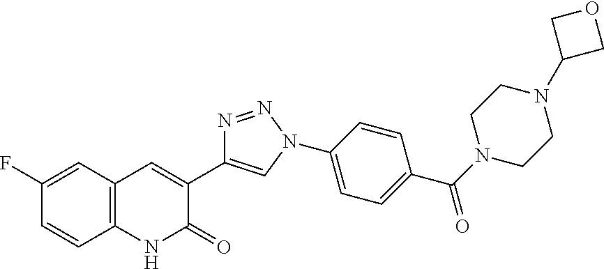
C1(F)=CC2=C(C=C1)NC(=O)C(C1=CN(C3=CC=C(C(N4CCN(C5COC5)CC4)=O)C=C3)N=N1)=C2
